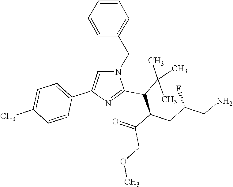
C1=CC=CC(CN2C=C(C3=CC=C(C)C=C3)N=C2C(C(C(=O)COC)CC(CN)F)C(C)(C)C)=C1
